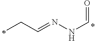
C(C=NNC=O)C
